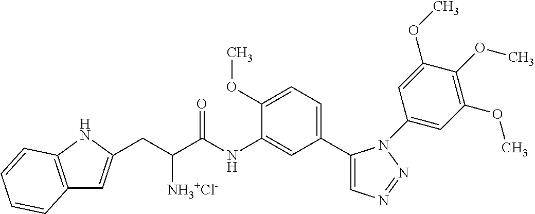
C1(C2=CC=C(OC)C(NC(C(CC3=CC4=C(N3)C=CC=C4)[NH3+Cl-])=O)=C2)=CN=NN1C1=CC(OC)=C(OC)C(OC)=C1
